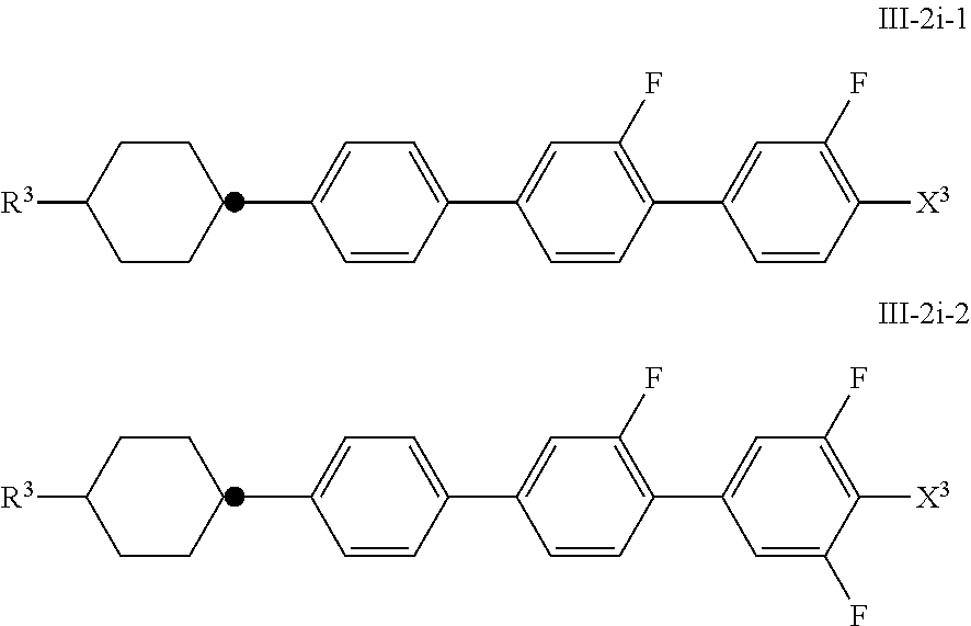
C1CCCCC1[R3].C1=CC([X3])=C(F)C=C1C1=C(F)C=C(C2=CC=C(C)C=C2)C=C1.C1CCCCC1[R3].C1=C(F)C([X3])=C(F)C=C1C1=C(F)C=C(C2=CC=C(C)C=C2)C=C1
